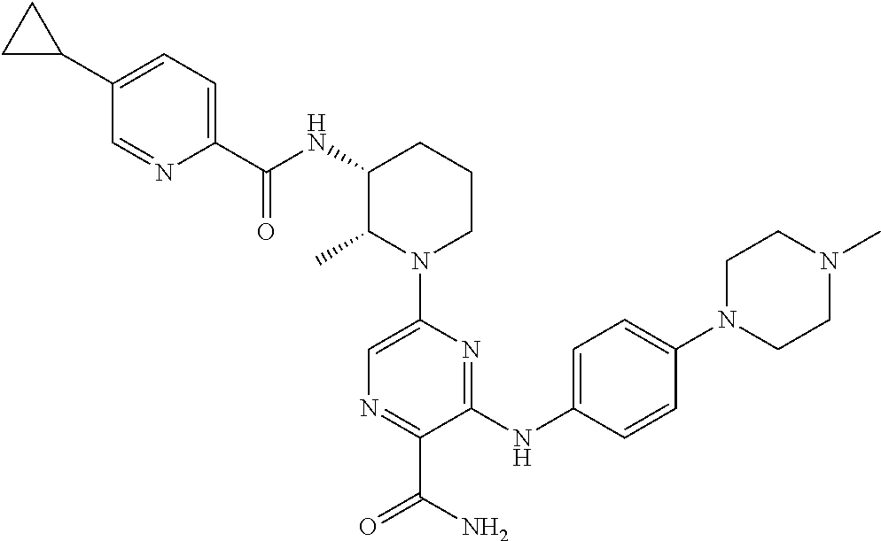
C1(C2CC2)=CC=C(C(NC2C(C)N(C3=CN=C(C(N)=O)C(NC4=CC=C(N5CCN(C)CC5)C=C4)=N3)CCC2)=O)N=C1
